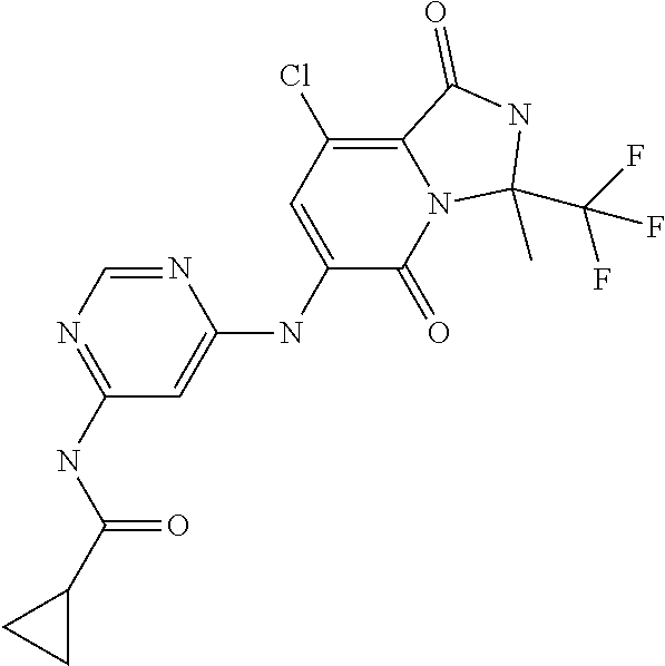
C1(NC(C2CC2)=O)=NC=NC(NC2=CC(Cl)=C3N(C2=O)C(C(F)(F)F)(C)NC3=O)=C1
